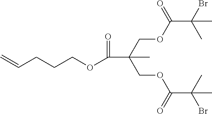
C(OC(C(C)(Br)C)=O)C(COC(C(C)(Br)C)=O)(C)C(=O)OCCCC=C
